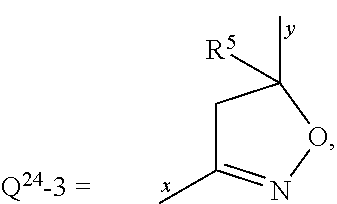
C1C(C)=NOC1(C)[R5]
